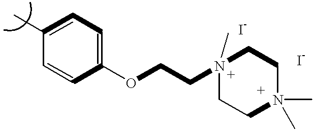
C1(C)=CC=C(OCCN2(C)CCN(C)(C)CC2)C=C1
